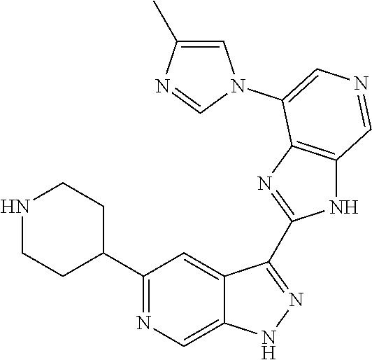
C1(C2CCNCC2)=NC=C2C(=C1)C(C1=NC3=C(N1)C=NC=C3N1C=C(C)N=C1)=NN2
